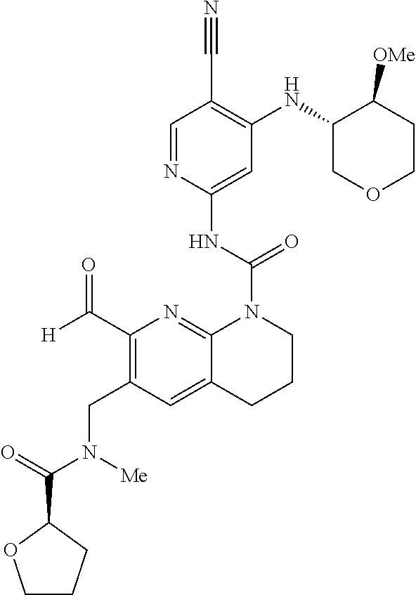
C1=NC(NC(N2C3=NC(C(=O)[H])=C(CN([Me])C(=O)C4OCCC4)C=C3CCC2)=O)=CC(NC2COCCC2[OMe])=C1C#N
